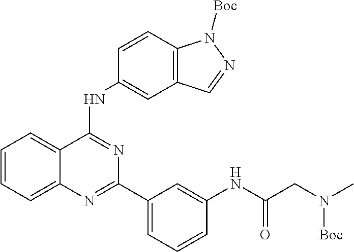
C1=CC=C2C(=C1)C(NC1=CC3=C(C=C1)N([Boc])N=C3)=NC(C1=CC=CC(NC(CN([Boc])C)=O)=C1)=N2
